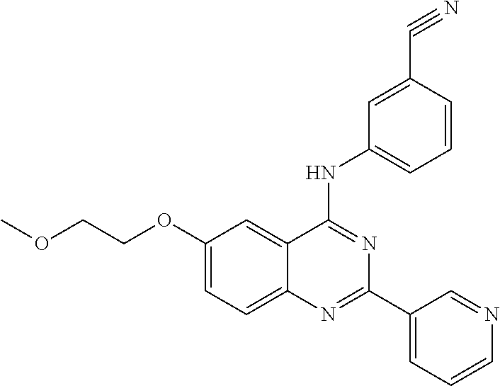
C1(OCCOC)=CC=C2C(=C1)C(NC1=CC=CC(C#N)=C1)=NC(C1=CC=CN=C1)=N2
